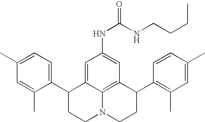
C1(C)=CC=C(C2CCN3C4=C(C(C5=C(C)C=C(C)C=C5)CC3)C=C(NC(=O)NCCCC)C=C24)C(C)=C1
